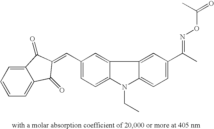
C(C1=CC=C2C(=C1)C1=CC(C(C)=NOC(=O)C)=CC=C1N2CC)=C1C(=O)C2=CC=CC=C2C1=O
